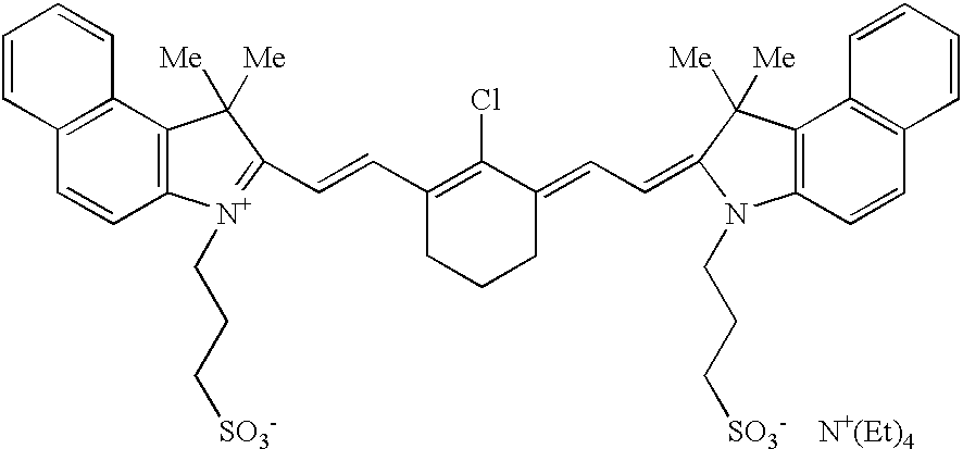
C1=CC2=C(C=C1)C1=C(C=C2)[N+](CCC[SO3-])=C(C=CC2=C(Cl)C(=CC=C3C([Me])([Me])C4=C(C=CC5=C4C=CC=C5)N3CCC[SO3-])CCC2)C1([Me])[Me]
